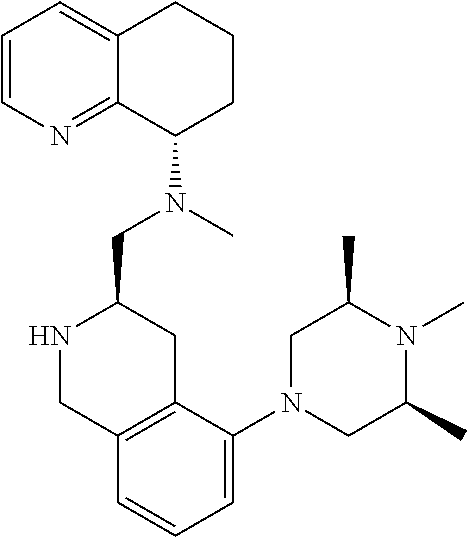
C1=CN=C2C(=C1)CCCC2N(C)CC1NCC2=C(C1)C(N1CC(C)N(C)C(C)C1)=CC=C2
